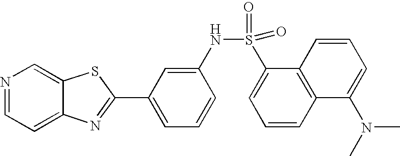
C12=CC=NC=C1SC(C1=CC=CC(NS(C3=CC=CC4=C3C=CC=C4N(C)C)(=O)=O)=C1)=N2
